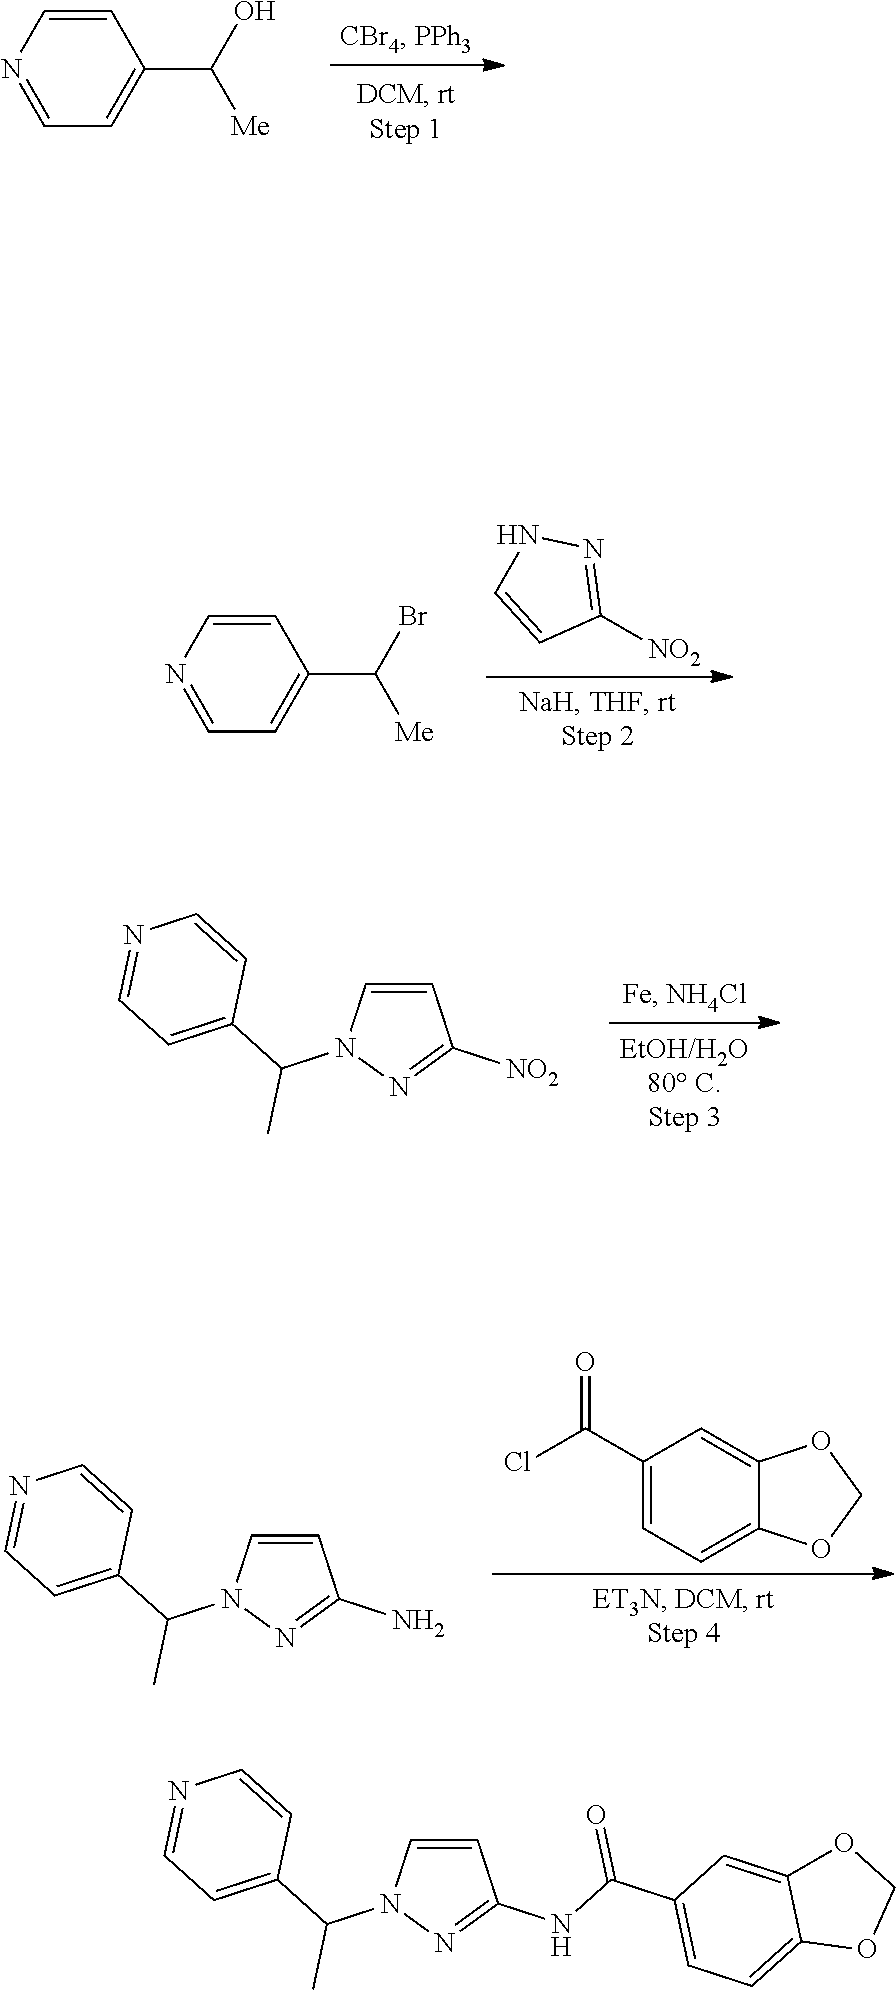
C1=CN(C(C2=CC=NC=C2)C)N=C1[NO2].C1(C(Cl)=O)=CC=C2C(=C1)OCO2.C1=CN(C(C2=CC=NC=C2)C)N=C1N.N1=CC=C(C(O)[Me])C=C1.N1=CC=C(C(Br)[Me])C=C1.C1([NO2])=NNC=C1.C1=CN(C(C2=CC=NC=C2)C)N=C1NC(C1=CC=C2C(=C1)OCO2)=O
